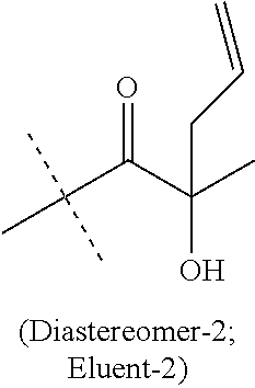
C(C(C(C)(C)C)=O)(C)(O)CC=C
